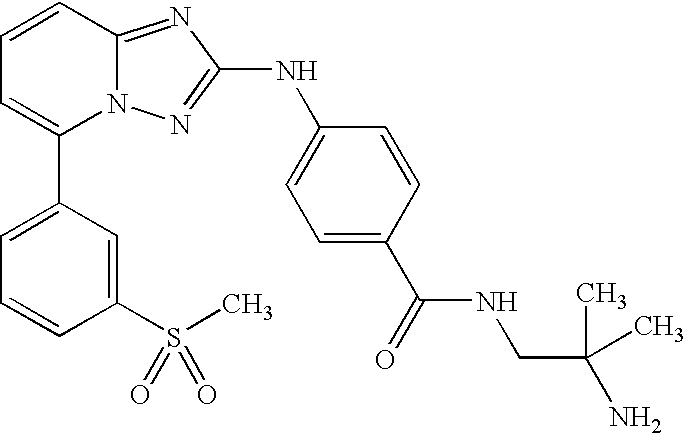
C1(C2=CC=CC(S(C)(=O)=O)=C2)=CC=CC2=NC(NC3=CC=C(C(NCC(C)(C)N)=O)C=C3)=NN12
